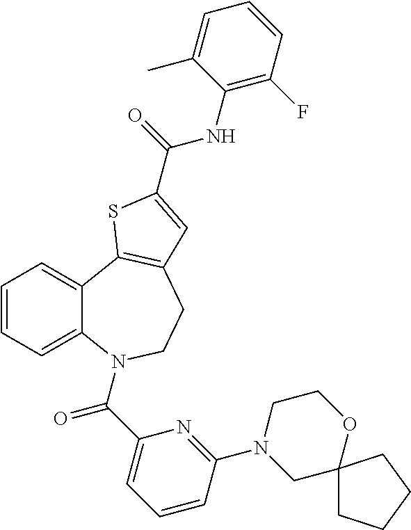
C1=CC=C2C(=C1)C1=C(CCN2C(C2=CC=CC(N3CC4(OCC3)CCCC4)=N2)=O)C=C(C(=O)NC2=C(F)C=CC=C2C)S1
